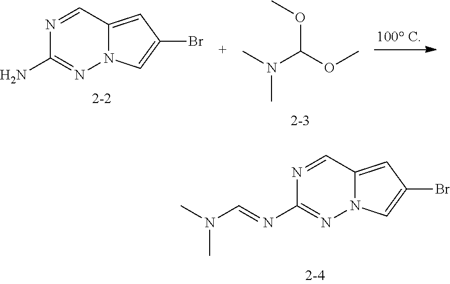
N1=CC2=CC(Br)=CN2N=C1N=CN(C)C.N1=CC2=CC(Br)=CN2N=C1N.CN(C(OC)OC)C
